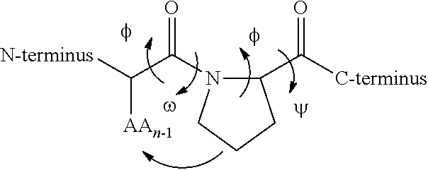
C(C(N1C(C([C-terminus])=O)CCC1)=O)([N-terminus])[AAn-1]
